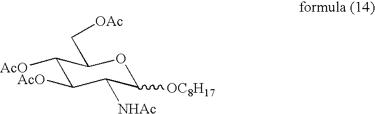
C1([AcO])C([AcO])C([NHAc])C([OC8H17])OC1C[OAc]
